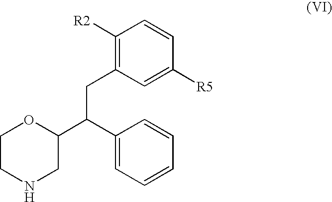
C1([R5])=CC(CC(C2=CC=CC=C2)C2OCCNC2)=C([R2])C=C1
